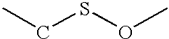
S(OC)CC
